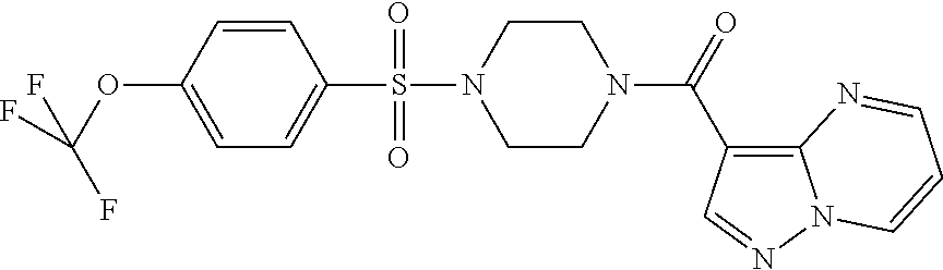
C1(OC(F)(F)F)=CC=C(S(N2CCN(C(=O)C3=C4N(N=C3)C=CC=N4)CC2)(=O)=O)C=C1
